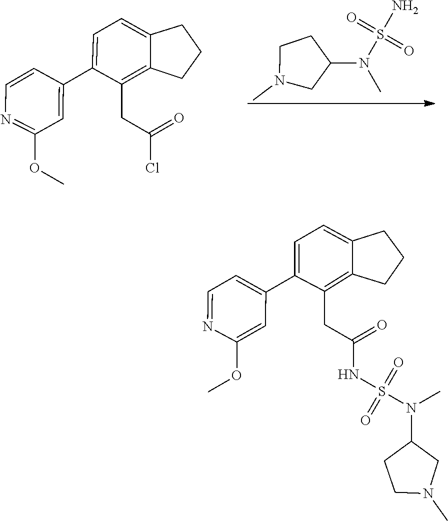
CN(C1CN(C)CC1)S(=O)(N)=O.COC1=NC=CC(C2=CC=C3CCCC3=C2CC(=O)Cl)=C1.CN1CCC(N(S(NC(CC2=C3C(=CC=C2C2=CC=NC(OC)=C2)CCC3)=O)(=O)=O)C)C1
